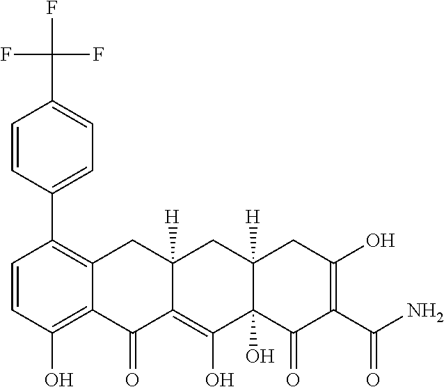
C1=CC(O)=C2C(=C1C1=CC=C(C(F)(F)F)C=C1)CC1([H])C(=C(O)C3(O)C([H])(C1)CC(O)=C(C(N)=O)C3=O)C2=O
